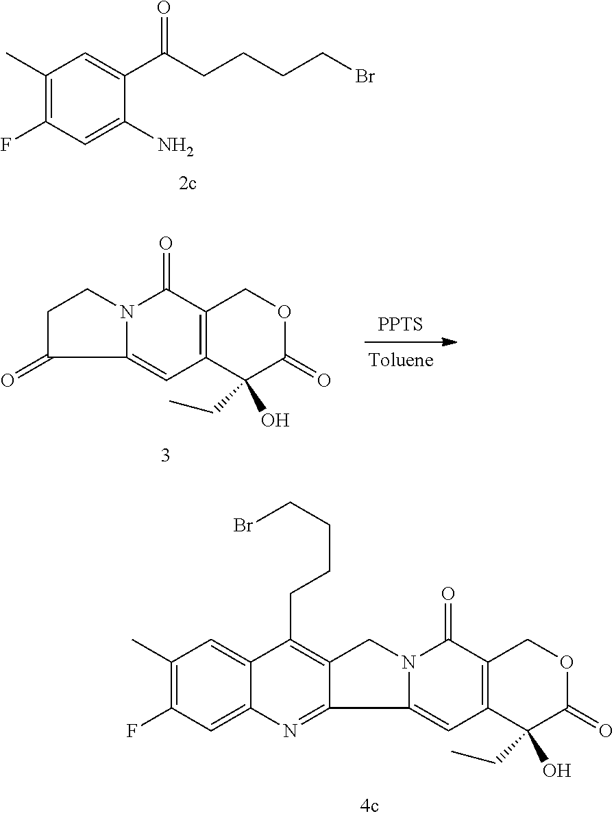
FC1=C(C)C=C(C(=O)CCCCBr)C(N)=C1.C1(CC)(O)C2=C(C(=O)N3C(=C2)C2=NC4=CC(F)=C(C)C=C4C(CCCCBr)=C2C3)COC1=O.C1(CC)(O)C2=C(C(=O)N3C(=C2)C(=O)CC3)COC1=O.[PPTS]
